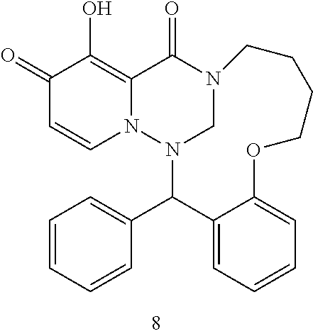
N12CN(C(C3=CC=CC=C3)C3=CC=CC=C3OCCCC1)N1C=CC(=O)C(O)=C1C2=O
